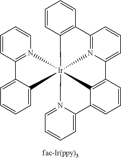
C1=CC2=N(C=C1)[Ir]134(C5=CC=CC=C25)N2=C(C=CC=C2C2=C1C(=CC=C2)C1=CC=CC=N31)C1=C4C=CC=C1
